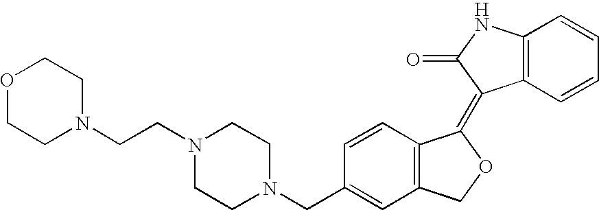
C1(CN2CCN(CCN3CCOCC3)CC2)=CC2=C(C=C1)C(=C1C3=C(NC1=O)C=CC=C3)OC2
